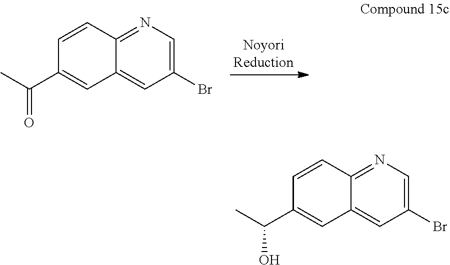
C12=CC(Br)=CN=C1C=CC(C(C)=O)=C2.C12=CC(Br)=CN=C1C=CC(C(C)O)=C2
